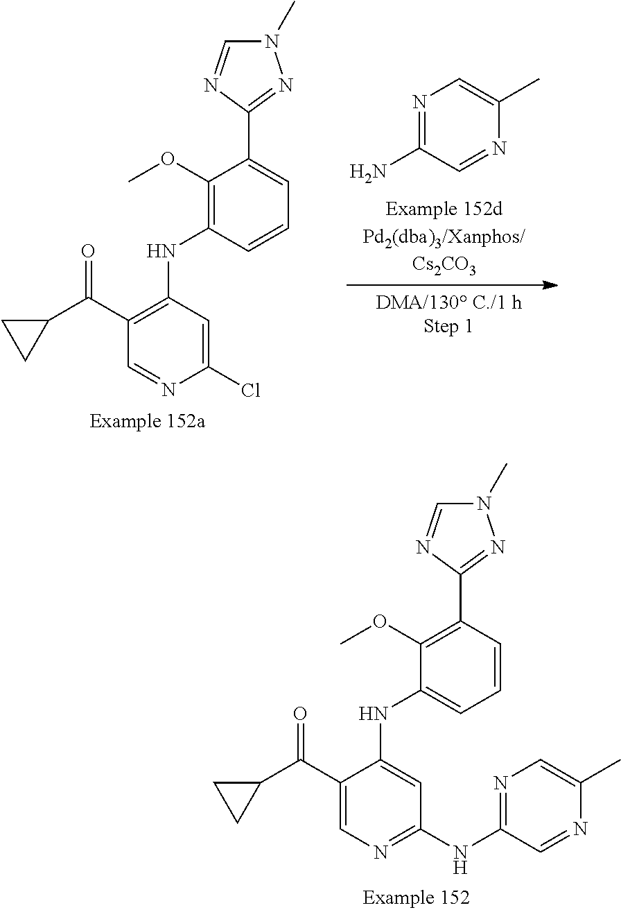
N1=C(N)C=NC(C)=C1.C1(OC)=C(NC2=C(C(C3CC3)=O)C=NC(Cl)=C2)C=CC=C1C1=NN(C)C=N1.C1(OC)=C(C2=NN(C)C=N2)C=CC=C1NC1=CC(NC2=NC=C(C)N=C2)=NC=C1C(C1CC1)=O
